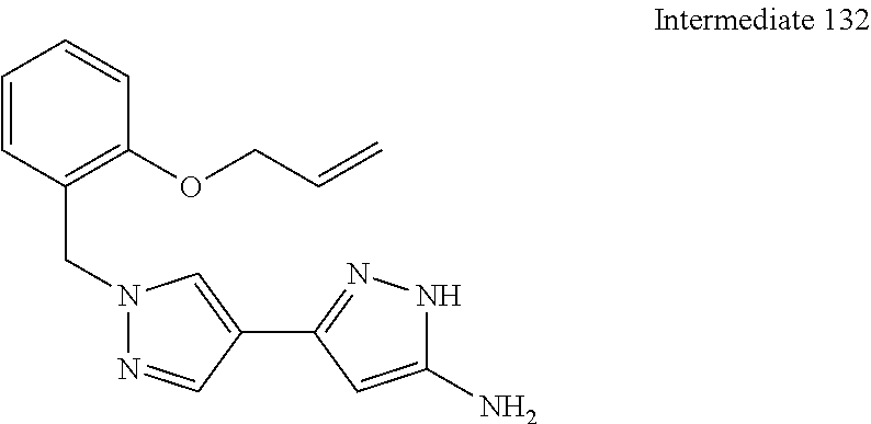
C1=CC(CN2N=CC(C3=NNC(N)=C3)=C2)=C(OCC=C)C=C1
